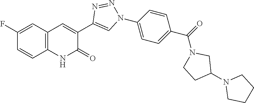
C1=CC2=C(C=C1F)C=C(C1=CN(C3=CC=C(C(=O)N4CC(N5CCCC5)CC4)C=C3)N=N1)C(=O)N2
